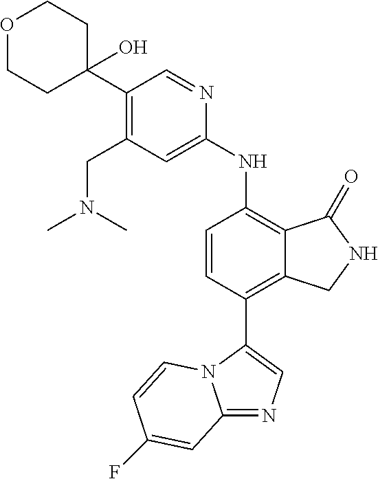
C12=NC=C(C3=C4C(=C(NC5=CC(CN(C)C)=C(C6(O)CCOCC6)C=N5)C=C3)C(=O)NC4)N1C=CC(F)=C2
